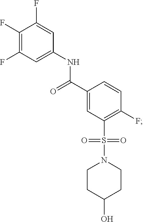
C1(F)=C(F)C=C(NC(C2=CC(S(=O)(=O)N3CCC(O)CC3)=C(F)C=C2)=O)C=C1F
